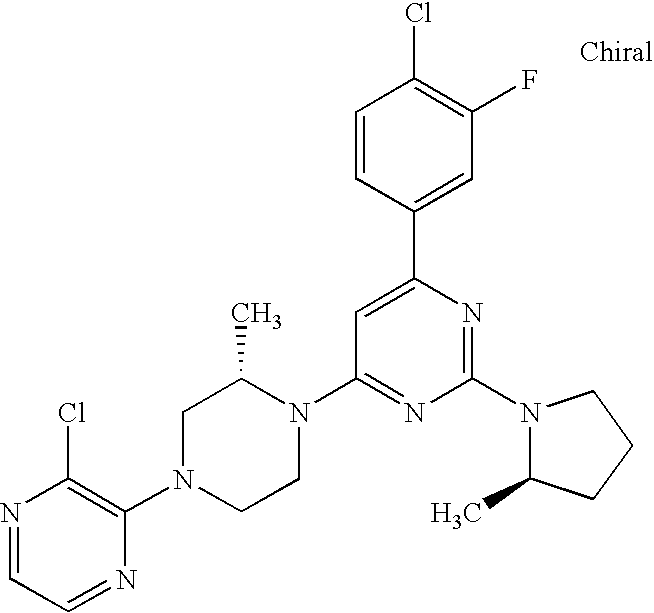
N1=CC=NC(N2CCN(C3=NC(N4C(C)CCC4)=NC(C4=CC(F)=C(Cl)C=C4)=C3)C(C)C2)=C1Cl
